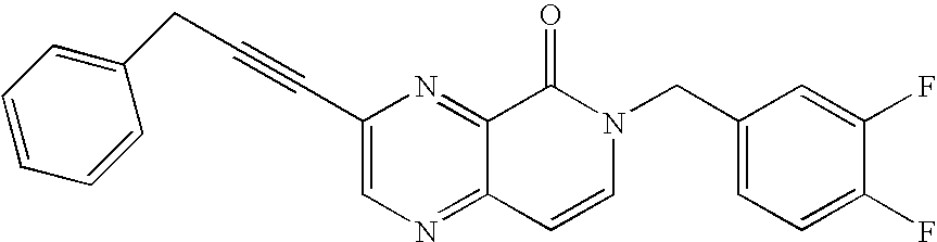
C(#CC1=CN=C2C(=N1)C(=O)N(CC1=CC=C(F)C(F)=C1)C=C2)CC1=CC=CC=C1
